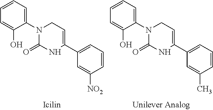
C1(N2C(=O)NC(C3=CC=CC([NO2])=C3)=CC2)=CC=CC=C1O.C1(N2C(=O)NC(C3=CC=CC(C)=C3)=CC2)=CC=CC=C1O
